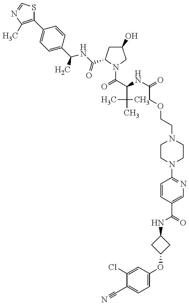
C1(C2=CC=C(C(C)NC(=O)C3CC(O)CN3C(C(NC(=O)COCCN3CCN(C4=NC=C(C(NC5CC(OC6=CC=C(C#N)C(Cl)=C6)C5)=O)C=C4)CC3)C(C)(C)C)=O)C=C2)=C(C)N=CS1
